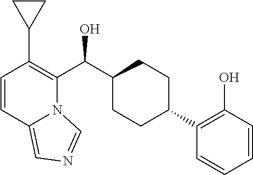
C1=CC2=CN=CN2C(C(C2CCC(C3=C(O)C=CC=C3)CC2)O)=C1C1CC1
